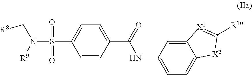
C1=CC(C(NC2=CC=C3C(=C2)[X1]=C([R10])[X2]3)=O)=CC=C1S(=O)(=O)N([R9])C[R8]
